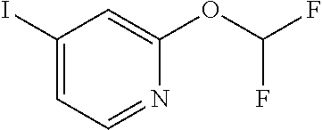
IC1=CC=NC(OC(F)F)=C1
